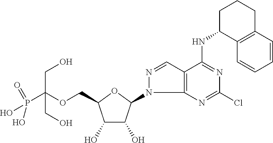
C(OCC1C(O)C(O)C(N2C3=C(C=N2)C(NC2C4=C(CCC2)C=CC=C4)=NC(Cl)=N3)O1)(P(O)(=O)O)(CO)CO
